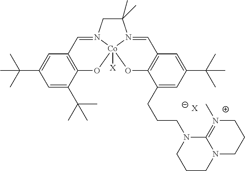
C1=C(C(C)(C)C)C=C(C(C)(C)C)C2=C1C=N1CC(C)(C)N3=CC4=C(C(CCCN5CCCN6C5=N(C)CCC6)=CC(C(C)(C)C)=C4)O[Co]13([X])O2.[X]
